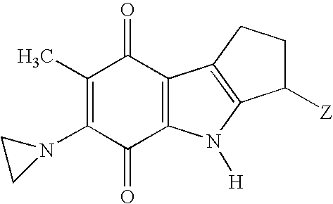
C1(C)=C(N2CC2)C(=O)C2=C(C1=O)C1=C(N2[H])C([Z])CC1
